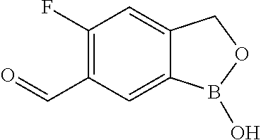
C1(F)=C(C=O)C=C2C(=C1)COB2O
